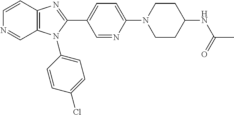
C1=NC(N2CCC(NC(C)=O)CC2)=CC=C1C1=NC2=C(N1C1=CC=C(Cl)C=C1)C=NC=C2
